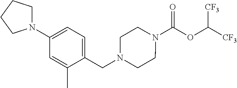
N1(C(OC([CF3])[CF3])=O)CCN(CC2=CC=C(N3CCCC3)C=C2C)CC1
